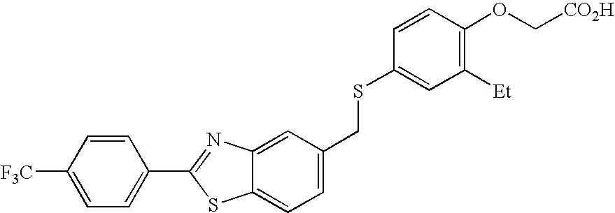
C1([F3C])=CC=C(C2=NC3=CC(CSC4=CC([Et])=C(OC[CO2H])C=C4)=CC=C3S2)C=C1
